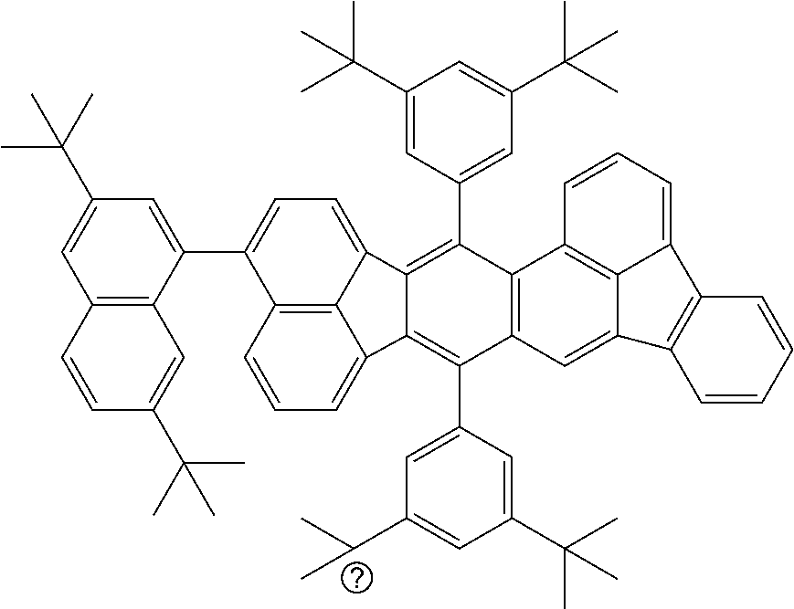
C1=CC=C2C3=C1C(C1=CC(C(C)(C)C)=CC4=C1C=C(C(C)(C)C)C=C4)=CC=C3C1=C(C3=CC(C(C)(C)C)=CC(C(C)(C)C)=C3)C3=C(C(C4=CC(C(C)C)=CC(C(C)(C)C)=C4)=C21)C=C1C2=C3C=CC=C2C2=C1C=CC=C2
